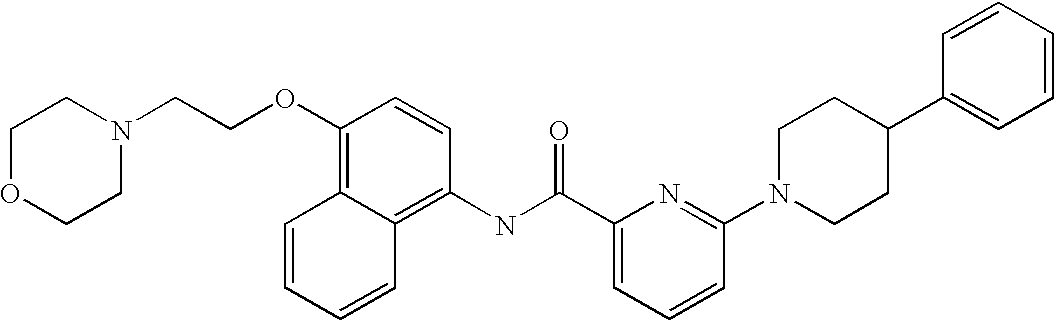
C1OCCN(CCOC2=C3C(=C(NC(C4=CC=CC(N5CCC(C6=CC=CC=C6)CC5)=N4)=O)C=C2)C=CC=C3)C1
